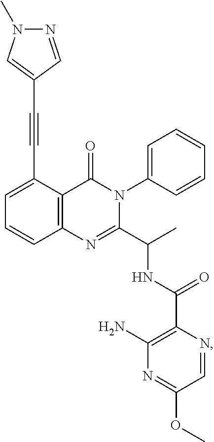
C12=C(C(C#CC3=CN(C)N=C3)=CC=C1)C(=O)N(C1=CC=CC=C1)C(C(C)NC(C1=C(N)N=C(OC)C=N1)=O)=N2
